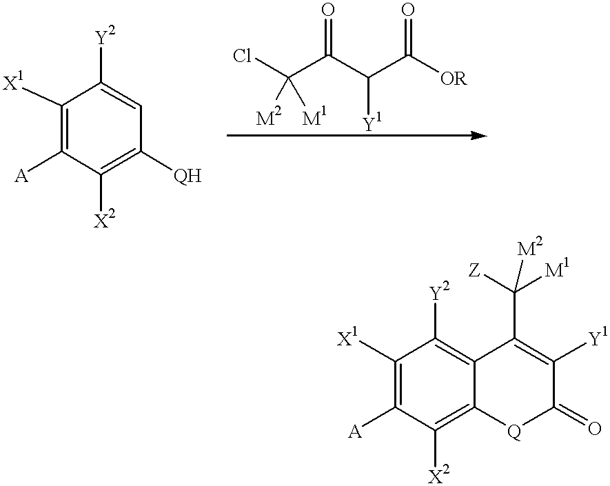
C1([X1])=C([A])C([X2])=C([QH])C=C1[Y2].ClC(C(C(C([OR])=O)[Y1])=O)([M2])[M1].C1([X1])=C([A])C([X2])=C2C(=C1[Y2])C(C([Z])([M1])[M2])=C([Y1])C(=O)[Q]2
